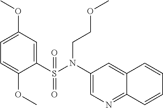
C1=C(OC)C=C(S(N(C2=CN=C3C(=C2)C=CC=C3)CCOC)(=O)=O)C(OC)=C1
